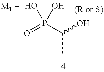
O=P(C(O)C)(O)O
